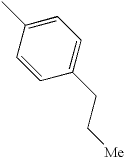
C1=CC(C)=CC=C1CC[Me]
